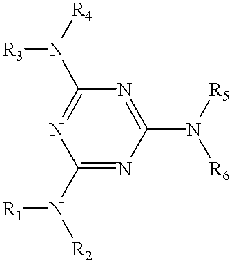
C1(N([R3])[R4])=NC(N([R1])[R2])=NC(N([R5])[R6])=N1
